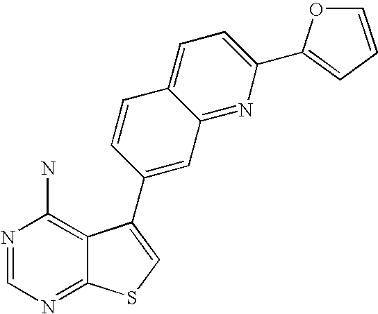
C1(C2=CC=CO2)=CC=C2C(=N1)C=C(C1=CSC3=NC=NC(N)=C31)C=C2
